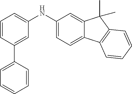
C1=C(NC2=CC=C3C(=C2)C(C)(C)C2=C3C=CC=C2)C=C(C2=CC=CC=C2)C=C1
